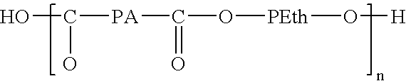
OC([PA]C(O[PEth]O[H])=O)O
